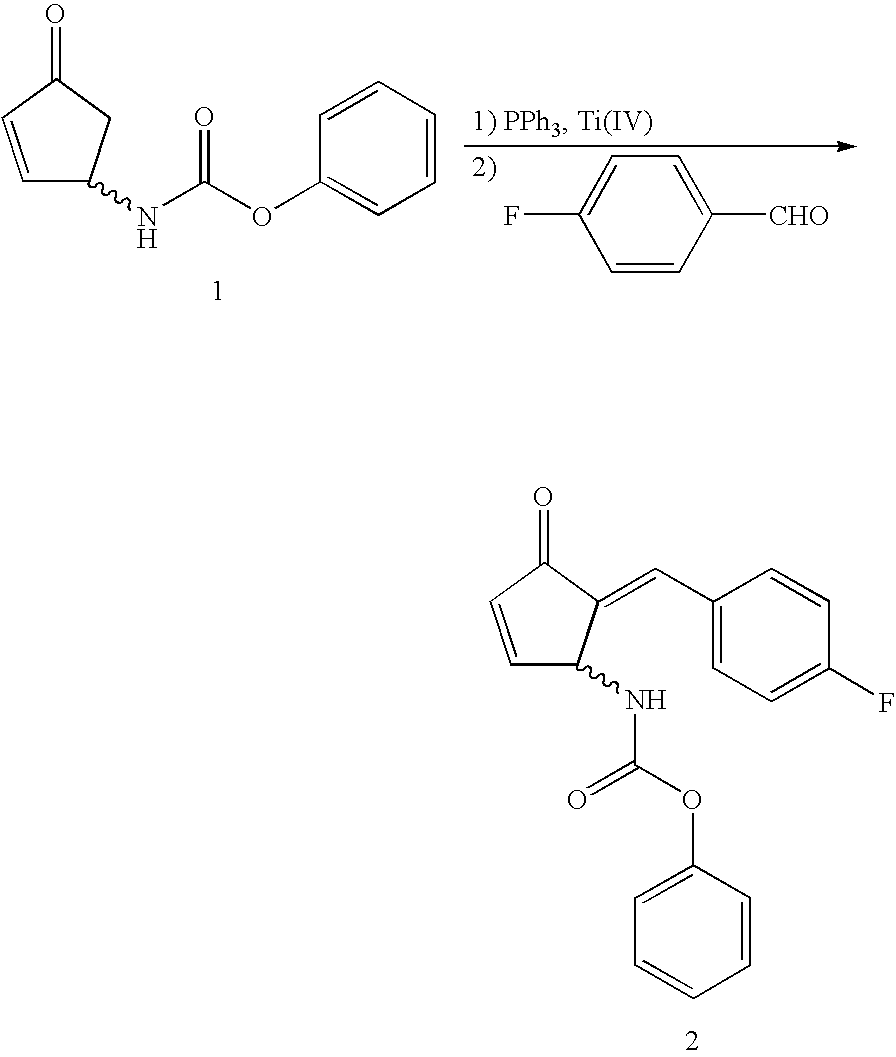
C1=CC([CHO])=CC=C1F.C1=CC(=O)CC1NC(OC1=CC=CC=C1)=O.C1=CC(=O)C(=CC2=CC=C(F)C=C2)C1NC(OC1=CC=CC=C1)=O
